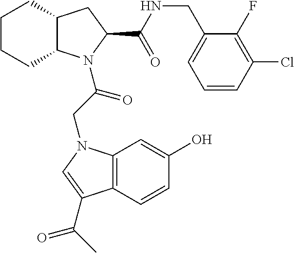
C1CCC2C(C1)CC(C(NCC1=CC=CC(Cl)=C1F)=O)N2C(CN1C2=C(C(C(C)=O)=C1)C=CC(O)=C2)=O
